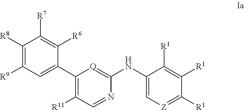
C1(C2=CC([R9])=C([R8])C([R7])=C2[R6])=C([R11])C=NC(NC2=C[Z]=C([R1])C([R1])=C2[R1])=[Q]1
